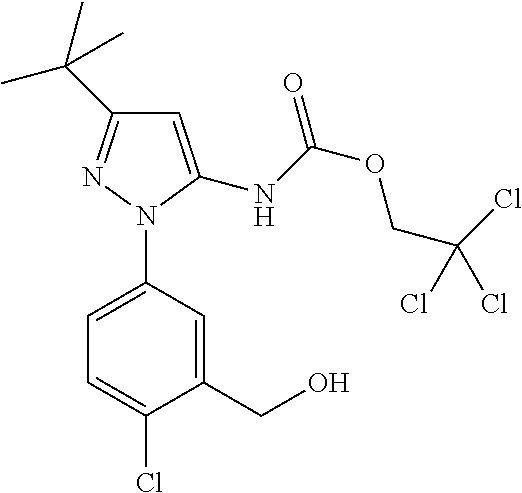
C1=C(N2C(NC(OCC(Cl)(Cl)Cl)=O)=CC(C(C)(C)C)=N2)C=C(CO)C(Cl)=C1
